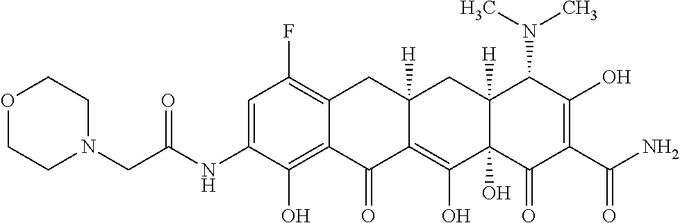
C1=C(NC(CN2CCOCC2)=O)C(O)=C2C(=C1F)CC1([H])C(=C(O)C3(O)C([H])(C1)C(N(C)C)C(O)=C(C(N)=O)C3=O)C2=O
